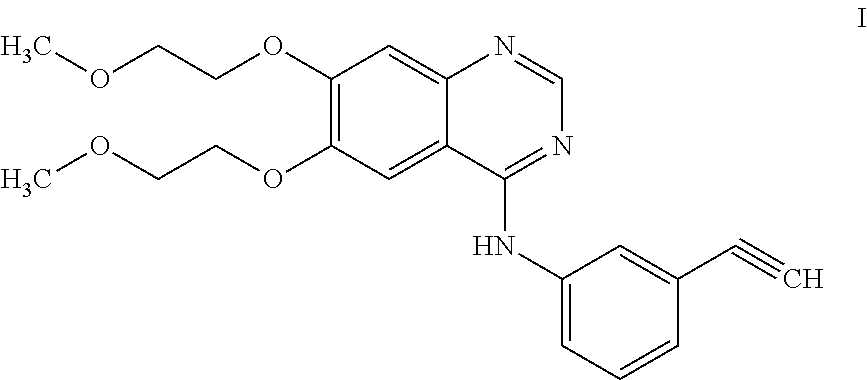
C1(OCCOC)=C(OCCOC)C=C2C(=C1)N=CN=C2NC1=CC=CC(C#C)=C1
